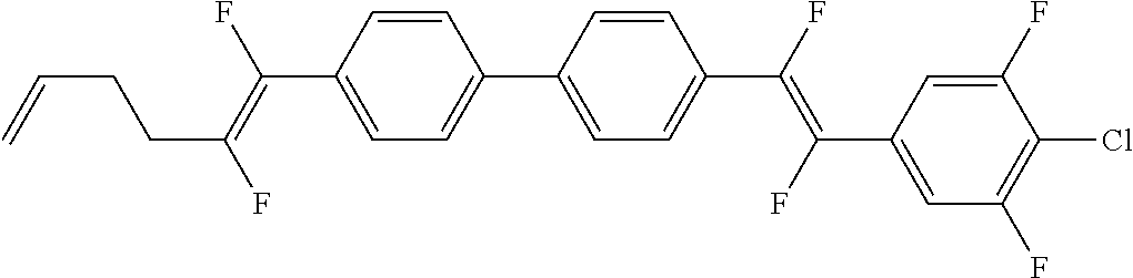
C(C1=CC=C(C2=CC=C(C(=C(C3=CC(F)=C(Cl)C(F)=C3)F)F)C=C2)C=C1)(=C(F)CCC=C)F
